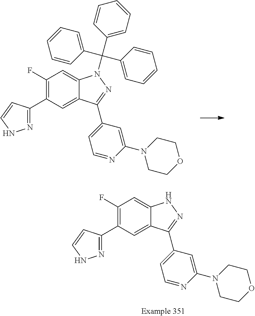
C1(F)=C(C2=NNC=C2)C=C2C(=C1)N(C(C1=CC=CC=C1)(C1=CC=CC=C1)C1=CC=CC=C1)N=C2C1=CC=NC(N2CCOCC2)=C1.C1(F)=C(C2=NNC=C2)C=C2C(=C1)NN=C2C1=CC=NC(N2CCOCC2)=C1
